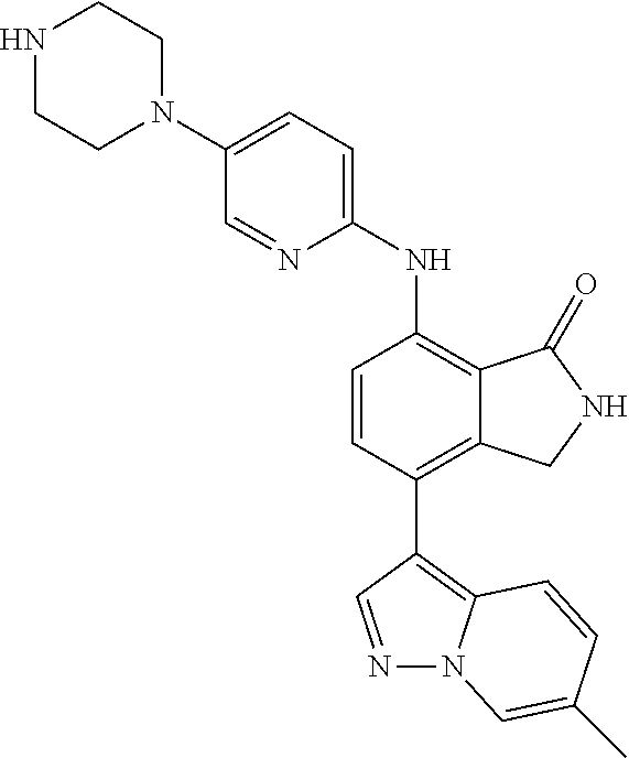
C1(N2CCNCC2)=CC=C(NC2=C3C(=C(C4=C5N(N=C4)C=C(C)C=C5)C=C2)CNC3=O)N=C1
